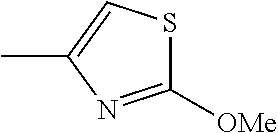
C1([OMe])=NC(C)=CS1
